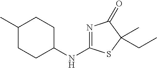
N(C1CCC(C)CC1)C1=NC(=O)C(CC)(C)S1
